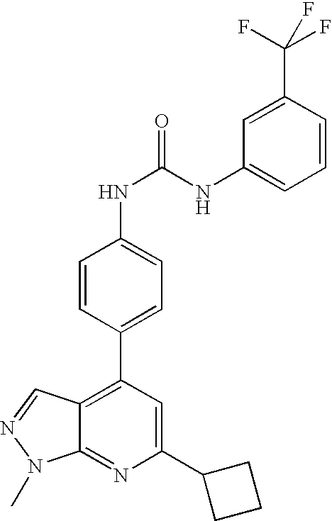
C1=CC(C2=C3C(=NC(C4CCC4)=C2)N(C)N=C3)=CC=C1NC(NC1=CC=CC(C(F)(F)F)=C1)=O
